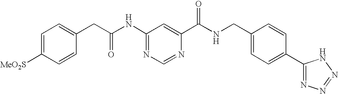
C1=C([MeO2S])C=CC(CC(NC2=NC=NC(C(NCC3=CC=C(C4=NN=NN4)C=C3)=O)=C2)=O)=C1
